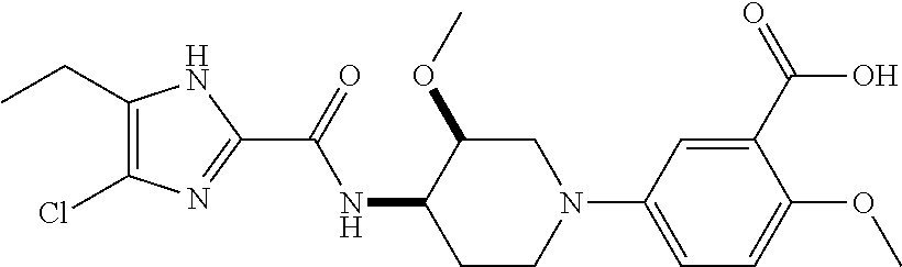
C1(CC)=C(Cl)N=C(C(=O)NC2CCN(C3=CC=C(OC)C(C(=O)O)=C3)CC2OC)N1
